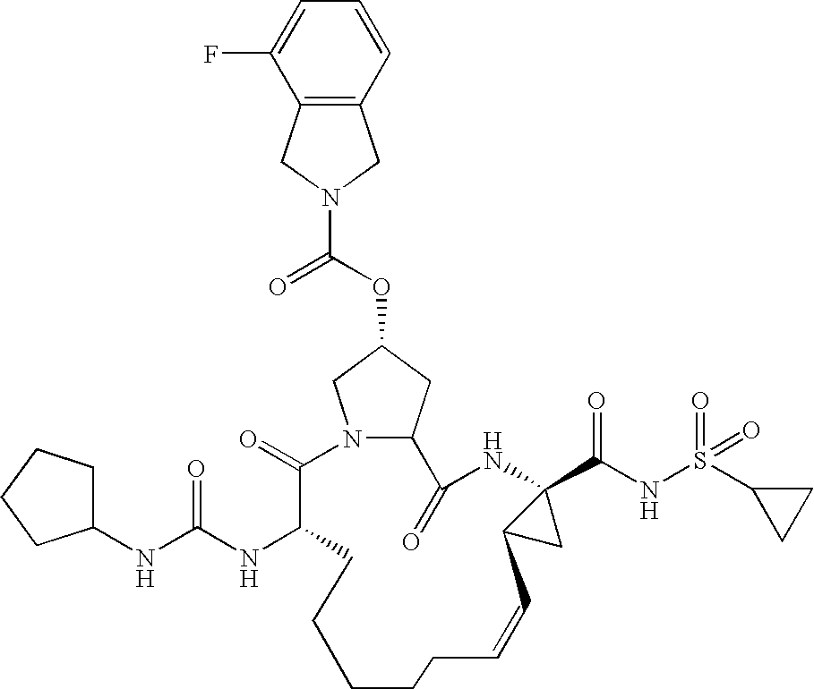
N12CC(OC(N3CC4=C(C3)C(F)=CC=C4)=O)CC1C(=O)NC1(C(=O)NS(C3CC3)(=O)=O)C(C1)C=CCCCCCC(NC(NC1CCCC1)=O)C2=O
